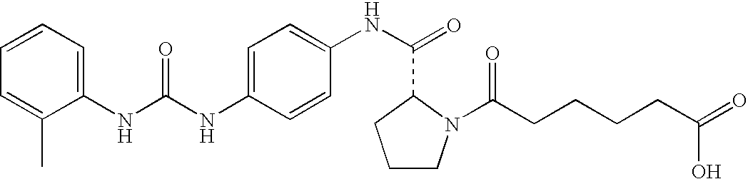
C1(NC(NC2=CC=C(NC(=O)C3N(C(CCCCC(=O)O)=O)CCC3)C=C2)=O)=CC=CC=C1C
